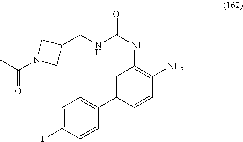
C1=C(C2=CC=C(F)C=C2)C=CC(N)=C1NC(=O)NCC1CN(C(C)=O)C1
